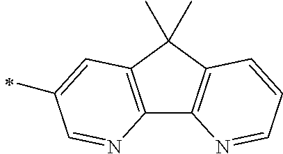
C12=C(C(C)(C)C3=C1N=CC=C3)C=C(C)C=N2
